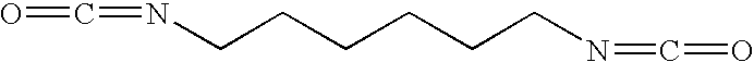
C(=O)=NCCCCCCN=C=O
